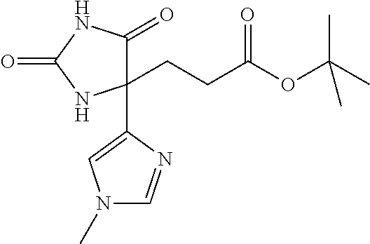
C1(=O)C(CCC(OC(C)(C)C)=O)(C2=CN(C)C=N2)NC(=O)N1
